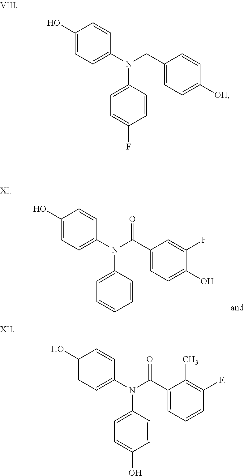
C1=C(N(C2=CC=C(F)C=C2)CC2=CC=C([OH])C=C2)C=CC(O)=C1.C1=C(N(C2=CC=CC=C2)C(C2=CC=C(O)C(F)=C2)=O)C=CC(O)=C1.C1=C(N(C2=CC=C(O)C=C2)C(C2=CC=CC(F)=C2C)=O)C=CC(O)=C1
